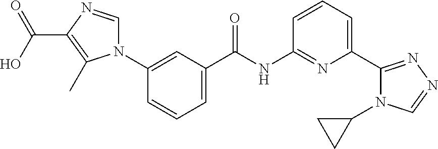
C(O)(=O)C1=C(C)N(C2=CC(C(NC3=NC(C4=NN=CN4C4CC4)=CC=C3)=O)=CC=C2)C=N1
